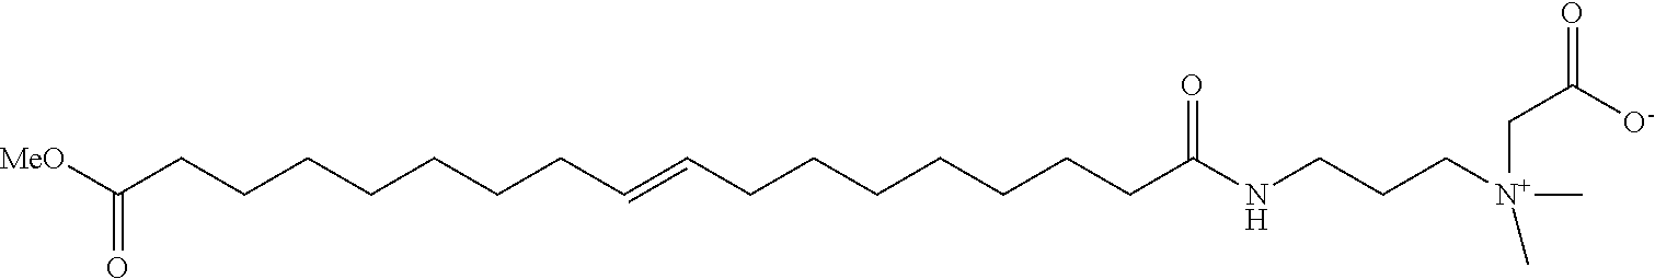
[MeO]C(CCCCCCCC=CCCCCCCCC(NCCC[N+](C)(CC([O-])=O)C)=O)=O
